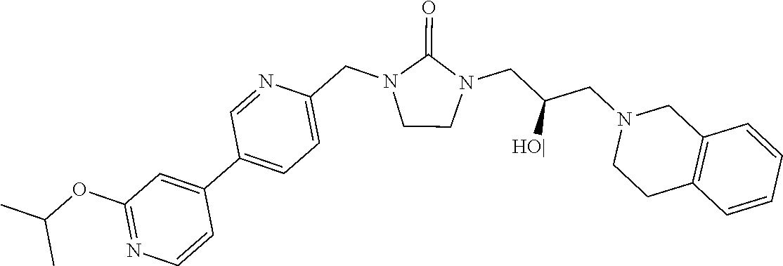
C1CN(CC(CN2CCC3=C(C2)C=CC=C3)[HO|])C(=O)N1CC1=CC=C(C2=CC(OC(C)C)=NC=C2)C=N1
